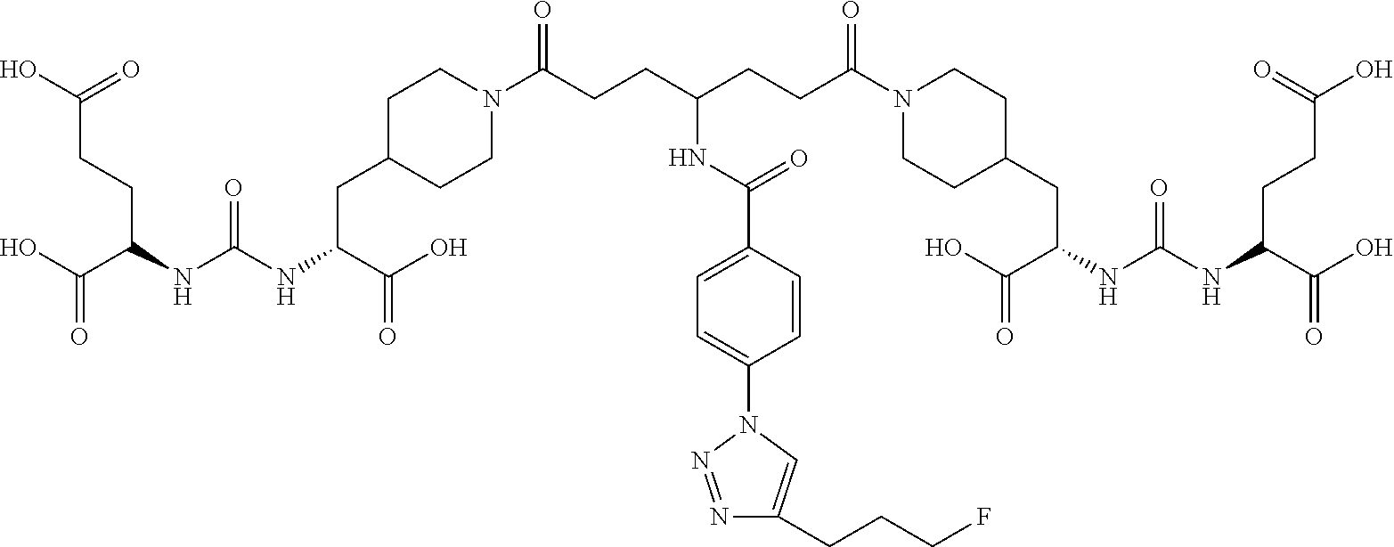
OC(C(NC(NC(CC1CCN(C(CCC(CCC(N2CCC(CC(NC(NC(C(O)=O)CCC(=O)O)=O)C(O)=O)CC2)=O)NC(=O)C2=CC=C(N3N=NC(CCCF)=C3)C=C2)=O)CC1)C(O)=O)=O)CCC(=O)O)=O
